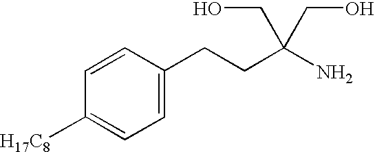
C1=CC(CCC(N)(CO)CO)=CC=C1[H17C8]
